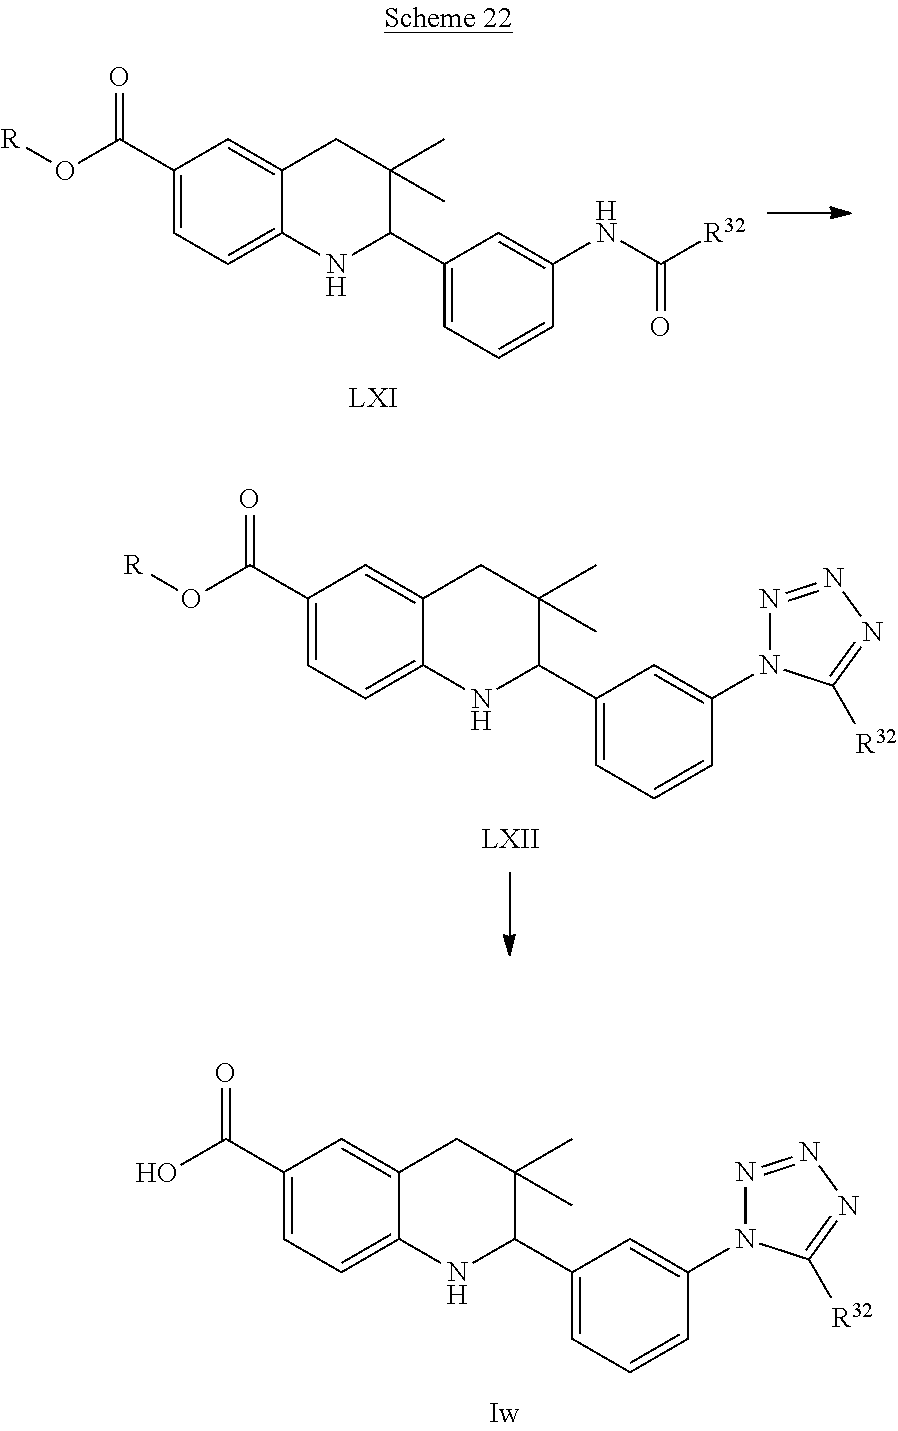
C1(C(O[R])=O)=CC=C2C(=C1)CC(C)(C)C(C1=CC=CC(NC([R32])=O)=C1)N2.C1(C(O[R])=O)=CC=C2C(=C1)CC(C)(C)C(C1=CC=CC(N3N=NN=C3[R32])=C1)N2.C1(C(O)=O)=CC=C2C(=C1)CC(C)(C)C(C1=CC=CC(N3N=NN=C3[R32])=C1)N2
